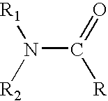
N(C(=O)[R])([R2])[R1]
